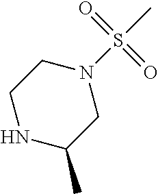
C1NC(C)CN(S(C)(=O)=O)C1
